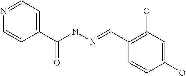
C1=CN=CC=C1C(NN=CC1=C(O)C=C(O)C=C1)=O
